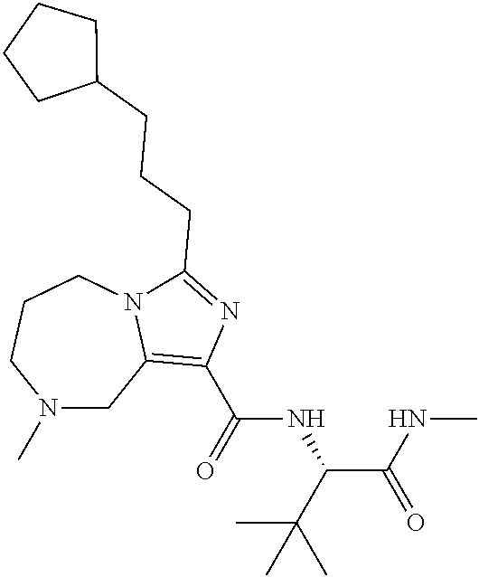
N1(C)CC2=C(C(=O)NC(C(C)(C)C)C(NC)=O)N=C(CCCC3CCCC3)N2CCC1
